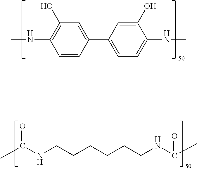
C1=CC(C2=CC=C(NC)C(O)=C2)=CC(O)=C1NC.CC(NCCCCCCNC(C)=O)=O
